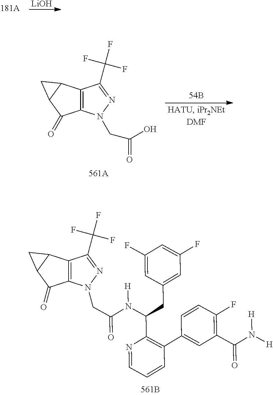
C(C(=O)N(C(C1=C(C2=CC(C(N([H])[H])=O)=C(F)C=C2)C=CC=N1)CC1=CC(F)=CC(F)=C1)[H])N1C2=C(C(C(F)(F)F)=N1)C1C(C2=O)C1.[LiOH].C12=C(N(CC(O)=O)N=C1C(F)(F)F)C(=O)C1C2C1
